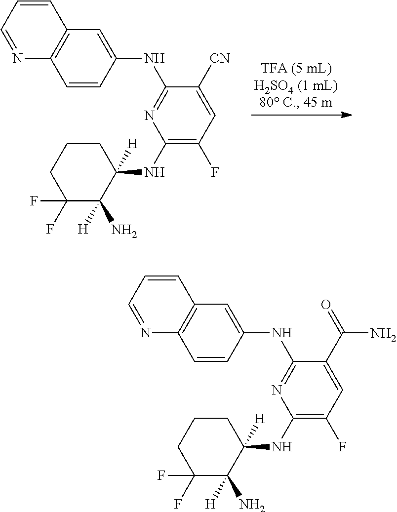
N(C1([H])C([H])(N)C(F)(F)CCC1)C1=C(F)C=C(C(N)=O)C(NC2=CC3=C(C=C2)N=CC=C3)=N1.N(C1([H])C([H])(N)C(F)(F)CCC1)C1=C(F)C=C([CN])C(NC2=CC3=C(C=C2)N=CC=C3)=N1
